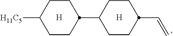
[H11C5]C1CCC(C2CCC(C=C)CC2)CC1.[H].[H]
